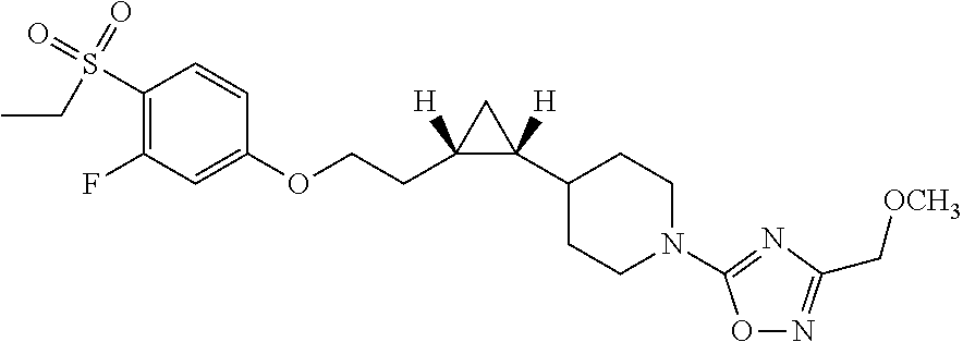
C1(S(=O)(CC)=O)=C(F)C=C(OCCC2([H])C([H])(C3CCN(C4=NC(C[OCH3])=NO4)CC3)C2)C=C1
